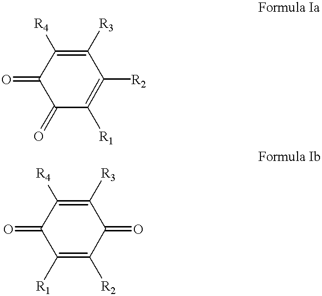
C1(=O)C(=O)C([R1])=C([R2])C([R3])=C1[R4].C1(=O)C([R1])=C([R2])C(=O)C([R3])=C1[R4]
